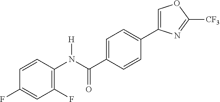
C1=CC(N(C(C2=CC=C(C3=COC([CF3])=N3)C=C2)=O)[H])=C(F)C=C1F
